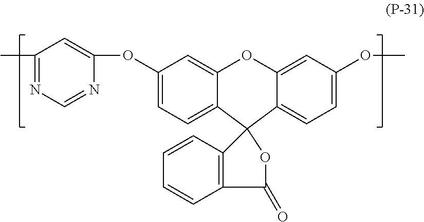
O(C1=CC=C2C(=C1)OC1=CC(OC)=CC=C1C21OC(=O)C2=C1C=CC=C2)C1=CC(C)=NC=N1
